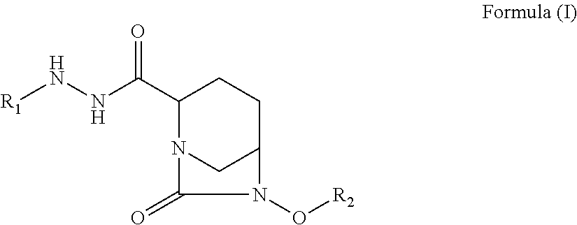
C1(C(NN[R1])=O)N2CC(CC1)N(O[R2])C2=O
